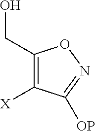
C1(CO)=C([X])C([OP])=NO1
